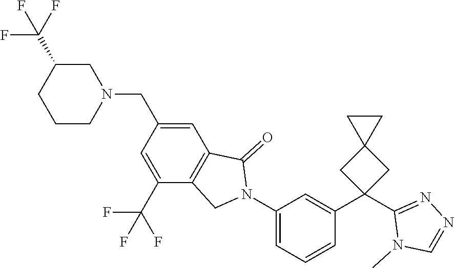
C1(N2C(=O)C3=C(C2)C(C(F)(F)F)=CC(CN2CC(C(F)(F)F)CCC2)=C3)=CC=CC(C2(C3=NN=CN3C)CC3(C2)CC3)=C1
